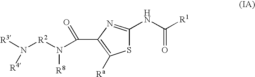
S1C(NC([R1])=O)=NC(C(=O)N([R2]N([R3])[R4])[R8])=C1[Ra]
